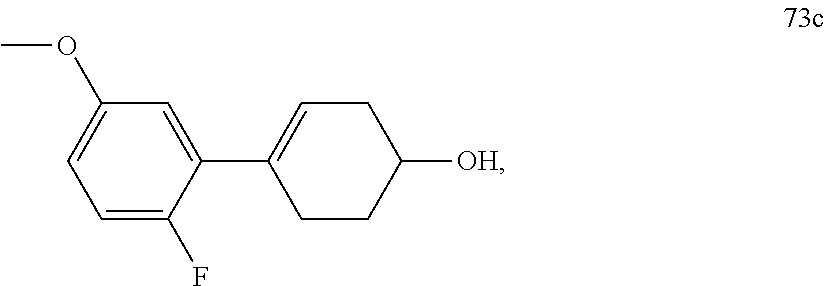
C1(C2=CCC([OH])CC2)=CC(OC)=CC=C1F
